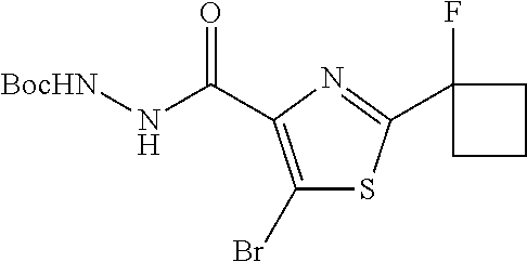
C(C1=C(Br)SC(C2(F)CCC2)=N1)(N[BocHN])=O
